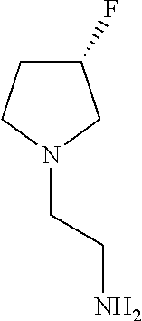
N1(CCN)CC(F)CC1
